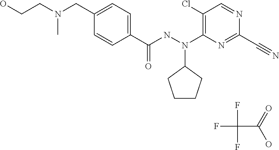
C1=CC(C(NN(C2=C(Cl)C=NC(C#N)=N2)C2CCCC2)=O)=CC=C1CN(CCO)C.FC(F)(F)C(=O)O
